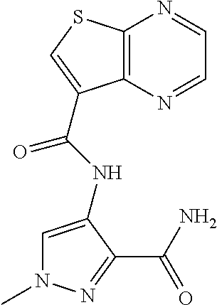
C12=C(SC=C1C(NC1=CN(C)N=C1C(N)=O)=O)N=CC=N2
